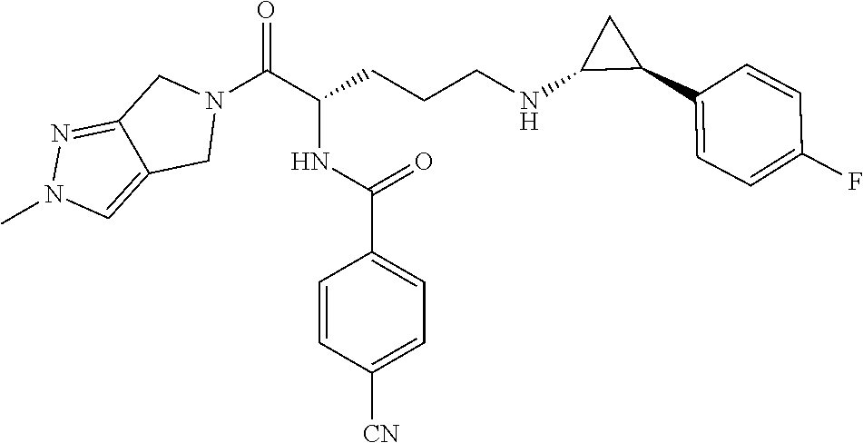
N1(C(C(CCCNC2C(C3=CC=C(F)C=C3)C2)NC(C2=CC=C([CN])C=C2)=O)=O)CC2=NN(C)C=C2C1
